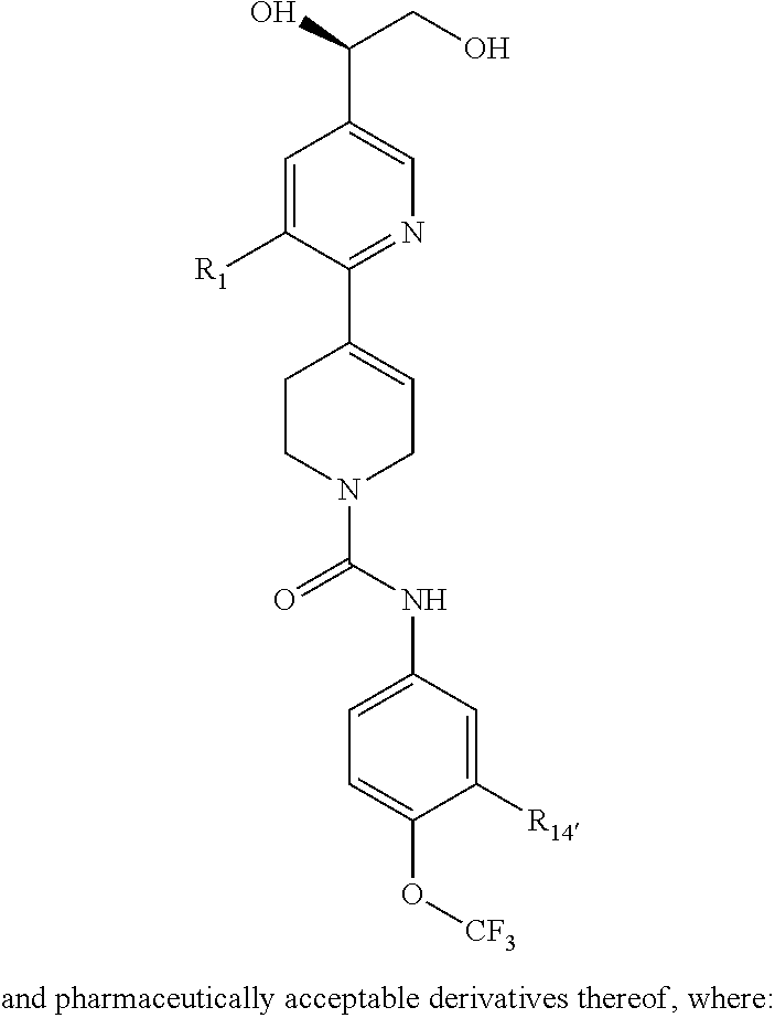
C1=C([R1])C(C2=CCN(C(NC3=CC=C(O[CF3])C([R14])=C3)=O)CC2)=NC=C1C(O)CO
